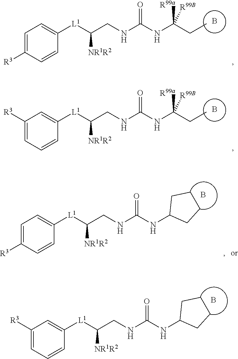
B.C(CNC(NC(CC)([R99a])[R99B])=O)([L1]C1=CC=C([R3])C=C1)[NR1R2].B.C(CNC(NC(CC)([R99a])[R99B])=O)([L1]C1=CC([R3])=CC=C1)[NR1R2].C(CNC(NC1CCCC1)=O)([L1]C1=CC=C([R3])C=C1)[NR1R2].B.C(CNC(NC1CCCC1)=O)([L1]C1=CC([R3])=CC=C1)[NR1R2].B
